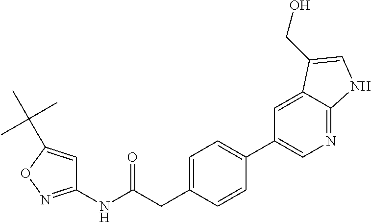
C1=C(CC(NC2=NOC(C(C)(C)C)=C2)=O)C=CC(C2=CN=C3C(=C2)C(CO)=CN3)=C1
